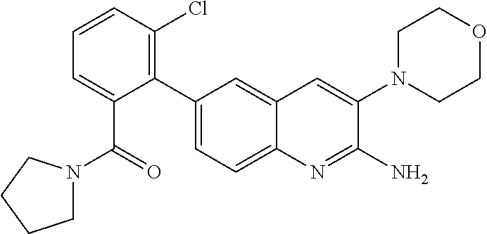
C1(C2=CC=C3C(=C2)C=C(N2CCOCC2)C(N)=N3)=C(Cl)C=CC=C1C(N1CCCC1)=O
